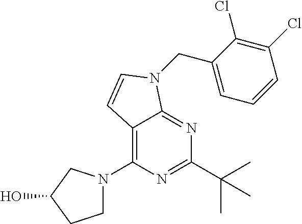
C12=C(N3CCC(O)C3)N=C(C(C)(C)C)N=C1N(CC1=CC=CC(Cl)=C1Cl)C=C2
